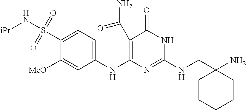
C(NC1=NC(NC2=CC=C(S(=O)(=O)N[iPr])C([MeO])=C2)=C(C(N)=O)C(=O)N1)C1(N)CCCCC1
